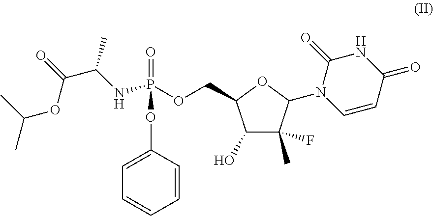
C1=C(OP(=O)(NC(C(=O)OC(C)C)C)OCC2C(O)C(C)(F)C(N3C=CC(=O)NC3=O)O2)C=CC=C1
